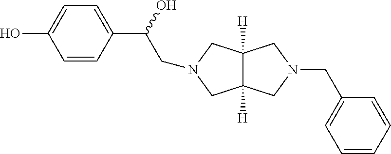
C1=CC(C(CN2CC3([H])CN(CC4=CC=CC=C4)CC3([H])C2)O)=CC=C1O
